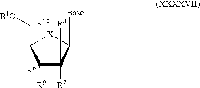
C1([R10])([R9])C([R8])([R7])C([Base])[X]C1(C[R1O])[R6]
